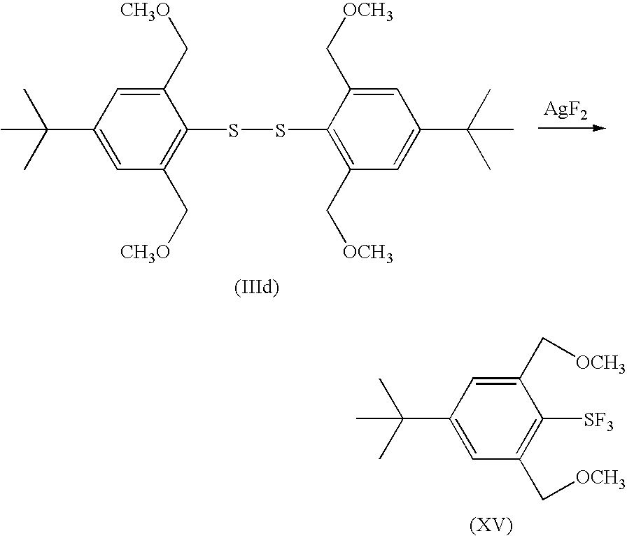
C1(C(C)(C)C)=CC(C[OCH3])=C([SF3])C(C[OCH3])=C1.[AgF2].C1(C(C)(C)C)=CC(C[CH3O])=C(SSC2=C(C[OCH3])C=C(C(C)(C)C)C=C2C[OCH3])C(C[CH3O])=C1
